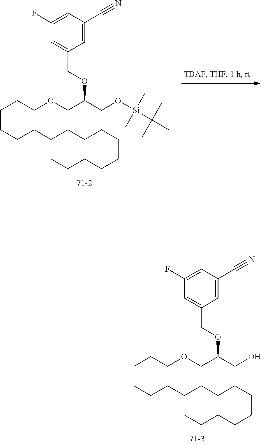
C(CCCCCCCCCCC)CCCCOCC(CO[Si](C(C)(C)C)(C)C)OCC1=CC(F)=CC(C#N)=C1.C(CCCCCCCCCCC)CCCCOCC(CO)OCC1=CC(F)=CC(C#N)=C1
